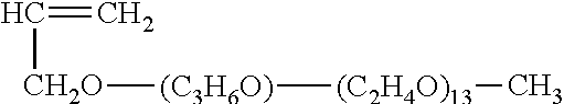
[CH2O](C=C)[(C3H6O)][(C2H4O)13]C
